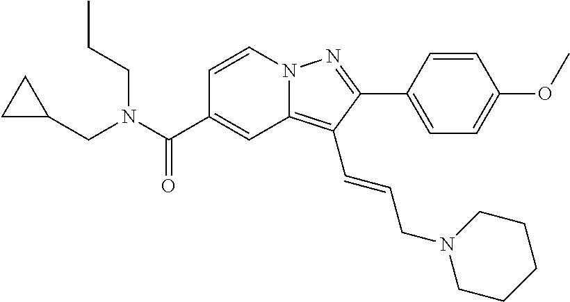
C1=CN2C(=C(C=CCN3CCCCC3)C(C3=CC=C(OC)C=C3)=N2)C=C1C(N(CC1CC1)CCC)=O
